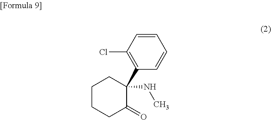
C1CCC(=O)C(C2=C(Cl)C=CC=C2)(NC)C1
